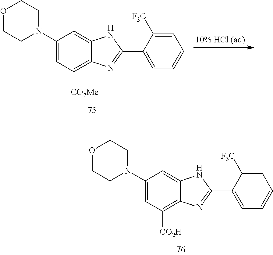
C1(N2CCOCC2)=CC([CO2Me])=C2C(=C1)NC(C1=CC=CC=C1[F3C])=N2.C1(N2CCOCC2)=CC([CO2H])=C2C(=C1)NC(C1=CC=CC=C1[F3C])=N2
